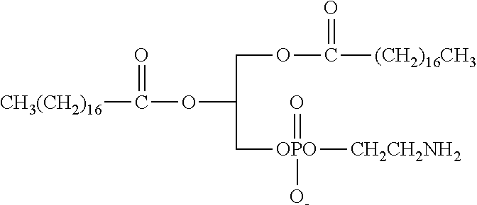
[CH3(CH2)16]C(OC(COC([(CH2)16CH3])=O)C[OPO]([CH2CH2NH2])(=O)[O-])=O
